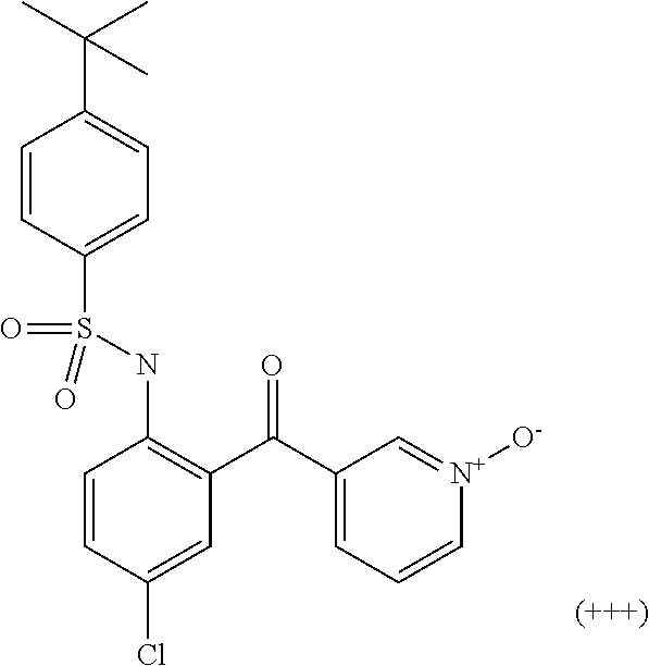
C1=CC(S(NC2=C(C(C3=CC=C[N+]([O-])=C3)=O)C=C(Cl)C=C2)(=O)=O)=CC=C1C(C)(C)C
